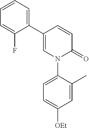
C1=C(C2=CC=CC=C2F)C=CC(=O)N1C1=CC=C([OEt])C=C1C
